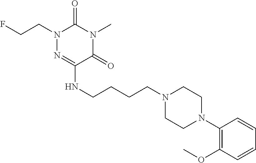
C(CCCN1CCN(C2=C(OC)C=CC=C2)CC1)NC1=NN(CCF)C(=O)N(C)C1=O
